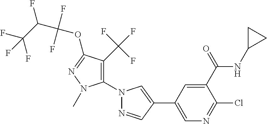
FC(C(C(OC1=NN(C)C(N2N=CC(C3=CN=C(Cl)C(C(NC4CC4)=O)=C3)=C2)=C1C(F)(F)F)(F)F)F)(F)F
